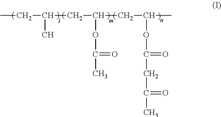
CCC(C)CC(OC(=O)C)CC(C)OC(CC(C)=O)=O
